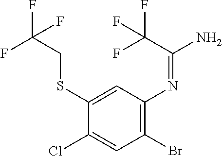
C1(Br)=C(N=C(N)C(F)(F)F)C=C(SCC(F)(F)F)C(Cl)=C1
